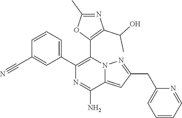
C1=CC=C(C2=C(C3=C(C(C)O)N=C(C)O3)N3C(=CC(CC4=CC=CC=N4)=N3)C(N)=N2)C=C1C#N
